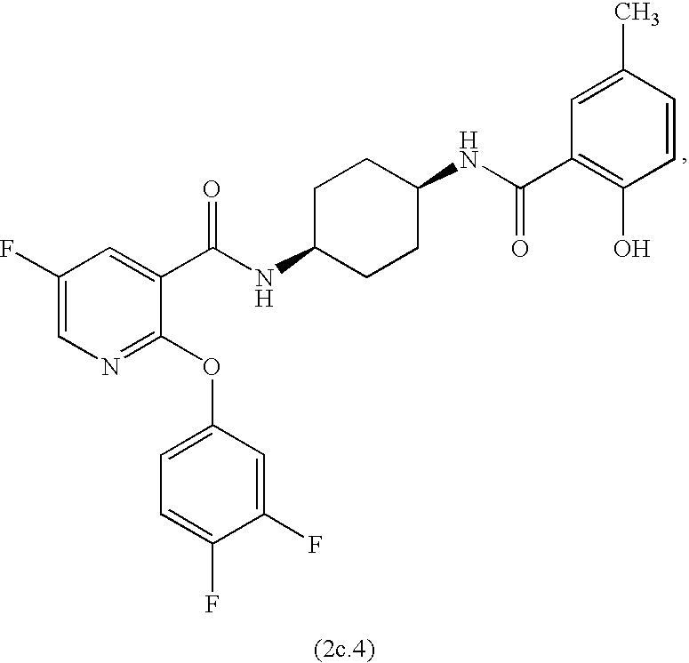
C1(F)=CN=C(OC2=CC=C(F)C(F)=C2)C(C(NC2CCC(NC(C3=C(O)C=CC(C)=C3)=O)CC2)=O)=C1
